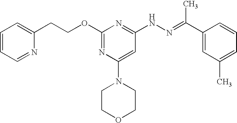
C(OC1=NC(N2CCOCC2)=CC(NN=C(C2=CC(C)=CC=C2)C)=N1)CC1=CC=CC=N1
